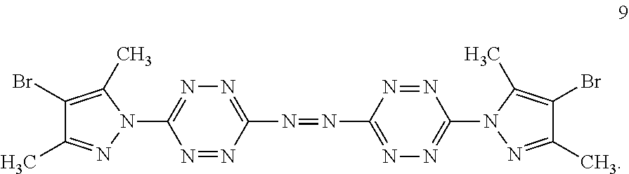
N1=NC(N=NC2=NN=C(N3N=C(C)C(Br)=C3C)N=N2)=NN=C1N1N=C(C)C(Br)=C1C
